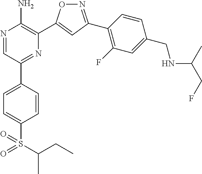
N1=C(C2=C(F)C=C(CNC(C)CF)C=C2)C=C(C2=C(N)N=CC(C3=CC=C(S(=O)(=O)C(CC)C)C=C3)=N2)O1
